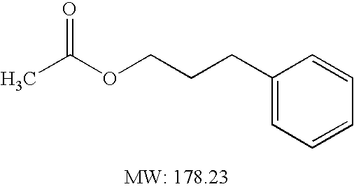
C1(CCCOC(C)=O)=CC=CC=C1
